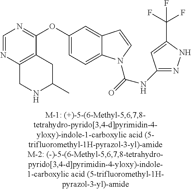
O(C1=CC=C2C(=C1)C=CN2C(=O)NC1=NNC(C(F)(F)F)=C1)C1=NC=NC2=C1CC(C)NC2
